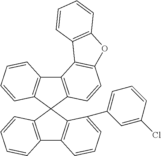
C12=C(C=CC=C1)C1(C3=C2C=CC=C3C2=CC=CC(Cl)=C2)C2=C(C3=C1C=CC1=C3C3=C(O1)C=CC=C3)C=CC=C2
